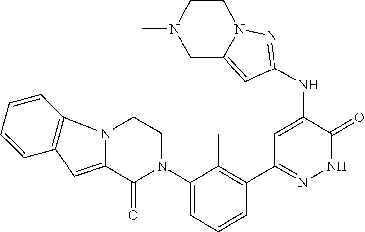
C1=CC=CC2=C1N1C(=C2)C(=O)N(C2=CC=CC(C3=NNC(=O)C(NC4=NN5CCN(C)CC5=C4)=C3)=C2C)CC1
